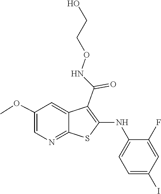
COC1=CN=C2C(=C1)C(C(NOCCO)=O)=C(NC1=CC=C(I)C=C1F)S2
